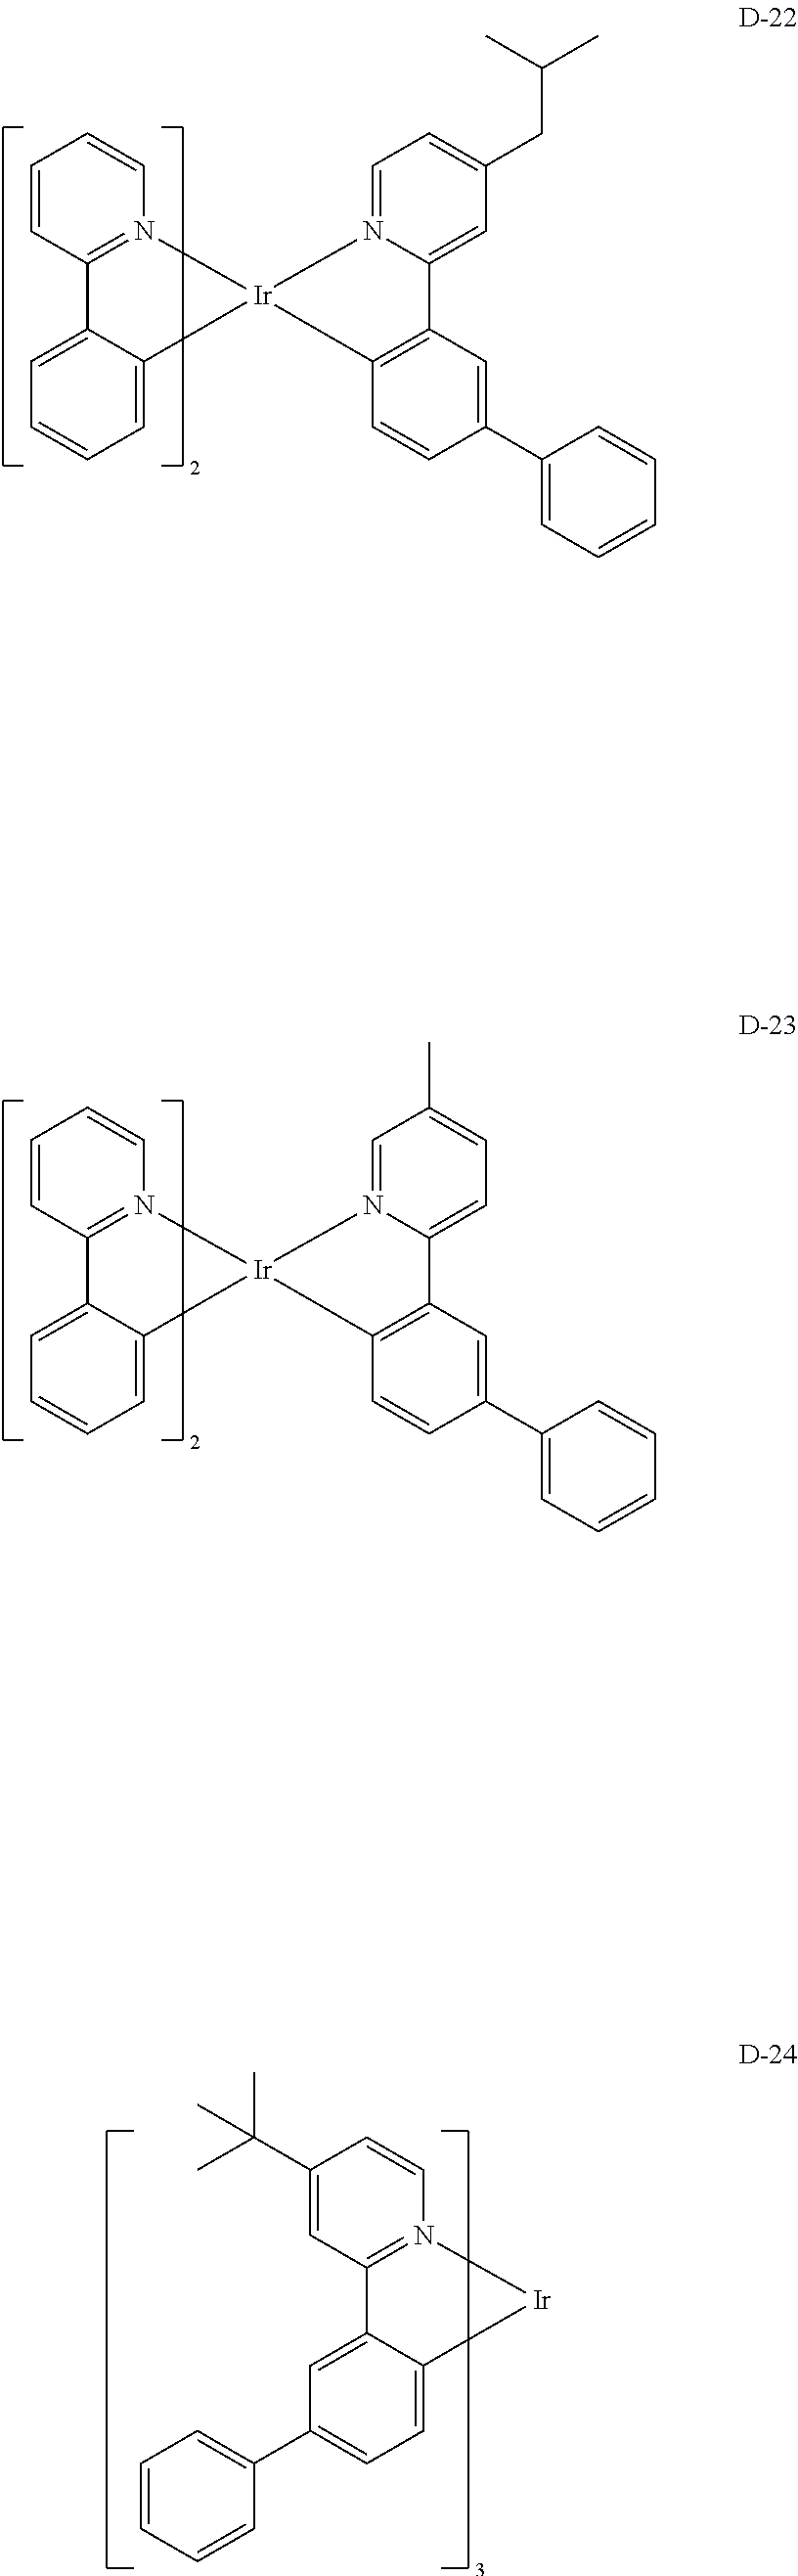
C1=CC2=N(C=C1)[Ir]1(C3=CC=CC=C23)N2=CC=C(CC(C)C)C=C2C2=C1C=CC(C1=CC=CC=C1)=C2.C1=CC2=N(C=C1)[Ir]1(C3=CC=CC=C23)N2=CC(C)=CC=C2C2=C1C=CC(C1=CC=CC=C1)=C2.C1(C(C)(C)C)=CC2=N(C=C1)[Ir]C1=CC=C(C3=CC=CC=C3)C=C21
